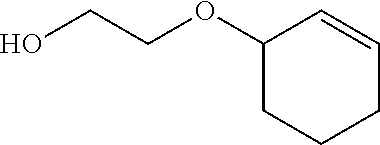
C1(OCCO)CCCC=C1
